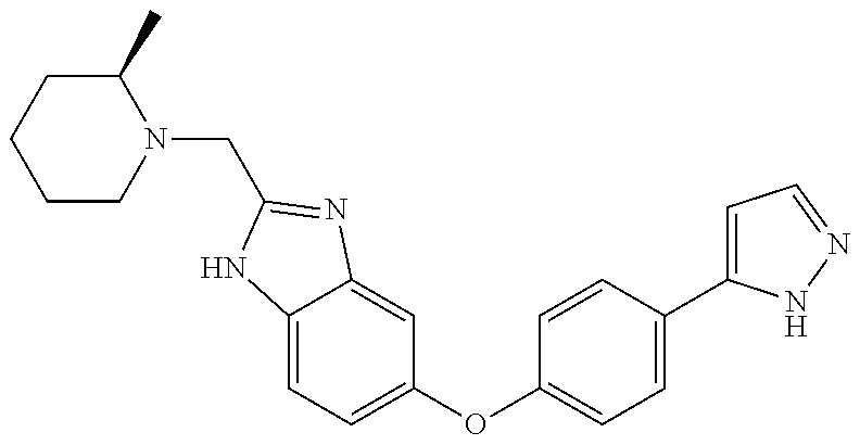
C1C(C)N(CC2=NC3=CC(OC4=CC=C(C5=CC=NN5)C=C4)=CC=C3N2)CCC1
